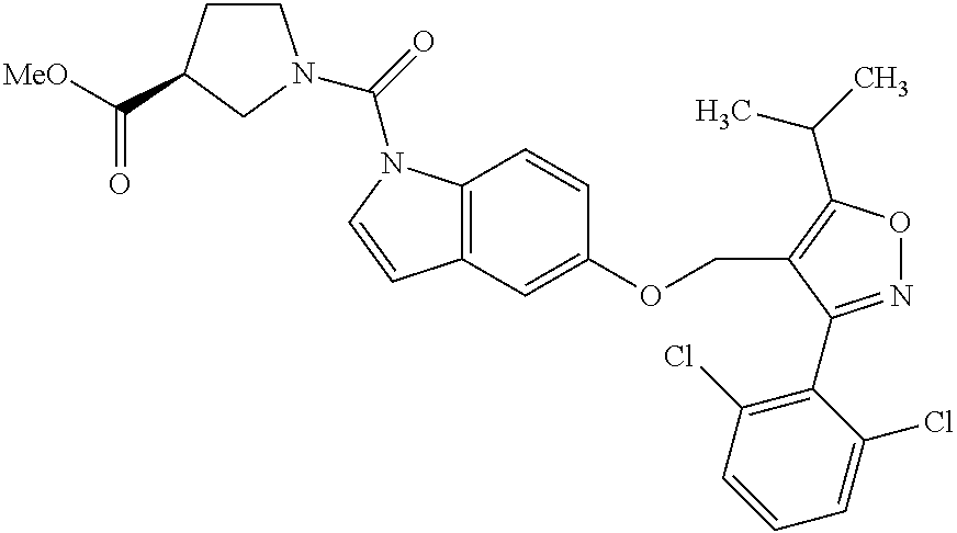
C1=CC2=C(N1C(=O)N1CCC(C([MeO])=O)C1)C=CC(OCC1=C(C(C)C)ON=C1C1=C(Cl)C=CC=C1Cl)=C2
